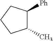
C1(C)C([Ph])CCC1
